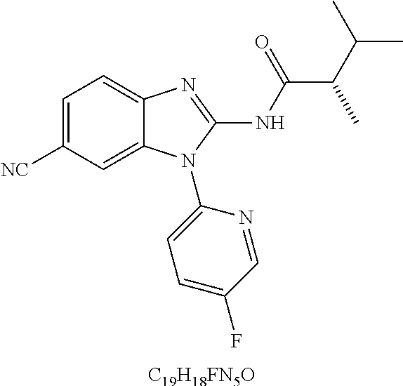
C1=C([NC])C=C2C(=C1)N=C(NC(=O)C(C(C)C)C)N2C1=CC=C(F)C=N1.[C19H18FN5O]
